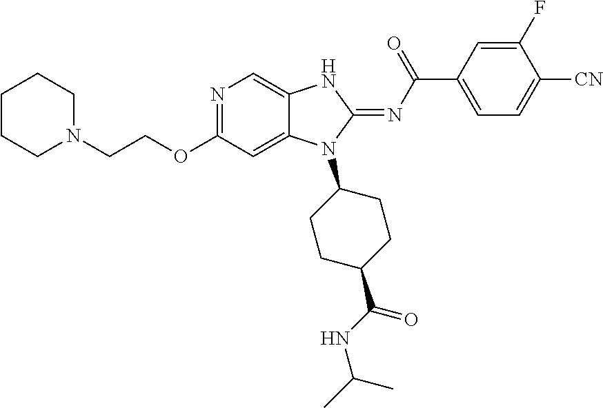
C(COC1=NC=C2C(=C1)N(C1CCC(C(NC(C)C)=O)CC1)C(=NC(C1=CC=C([CN])C(F)=C1)=O)N2)N1CCCCC1
